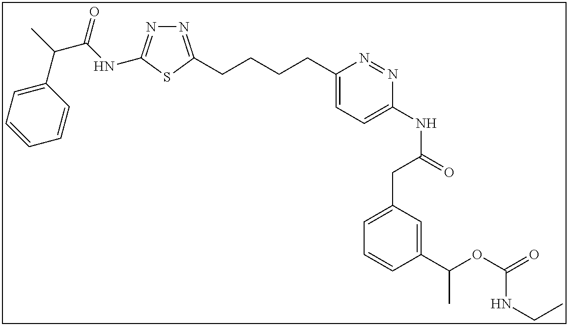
N1=C(CCCCC2=CC=C(NC(=O)CC3=CC=CC(C(OC(=O)NCC)C)=C3)N=N2)SC(NC(C(C)C2=CC=CC=C2)=O)=N1
